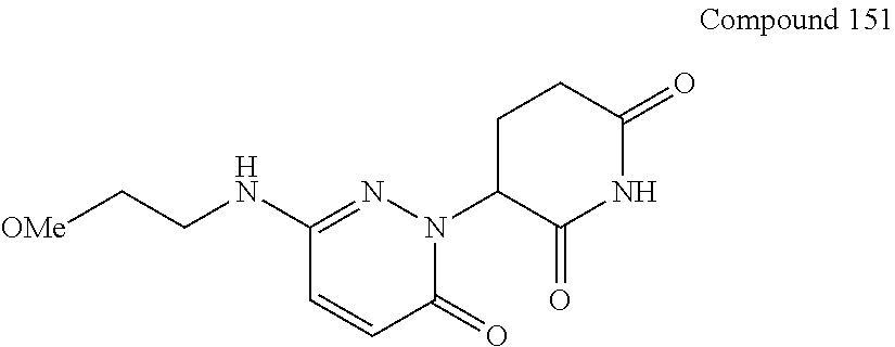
N1(C2C(=O)NC(=O)CC2)N=C(NCC[OMe])C=CC1=O
